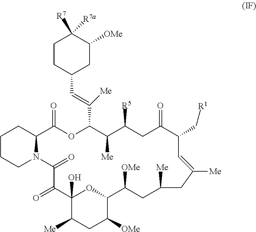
C1CC(C=C(C2C([Me])C([R5])CC(=O)C(C[R1])C=C([Me])CC([Me])CC([OMe])C3OC(O)(C(=O)C(=O)N4C(C(=O)O2)CCCC4)C([Me])CC3[OMe])[Me])CC([OMe])C1([R7a])[R7]
